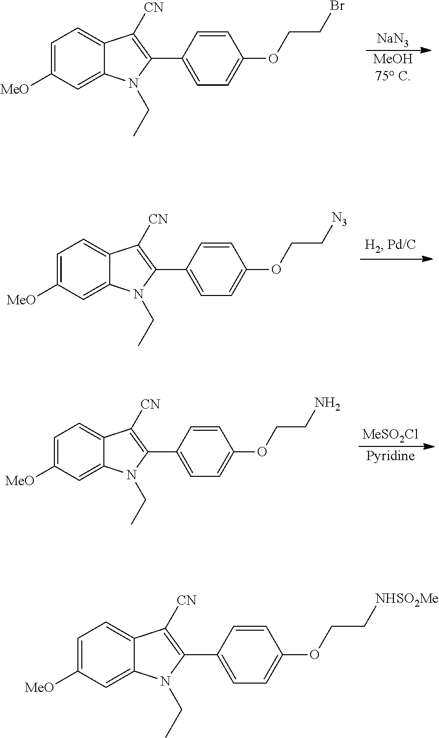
C1=C([MeO])C=C2C(=C1)C([CN])=C(C1=CC=C(OCC[N3])C=C1)N2CC.C1=C([MeO])C=C2C(=C1)C([CN])=C(C1=CC=C(OCCBr)C=C1)N2CC.[MeOH75 C].[NaN3].C1=C([MeO])C=C2C(=C1)C([CN])=C(C1=CC=C(OCCN)C=C1)N2CC.[MeSO2Cl].[Pyridine].C1=C([MeO])C=C2C(=C1)C([CN])=C(C1=CC=C(OCC[NHSO2Me])C=C1)N2CC
